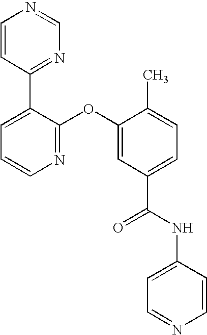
N1=C(OC2=CC(C(NC3=CC=NC=C3)=O)=CC=C2C)C(C2=NC=NC=C2)=CC=C1
